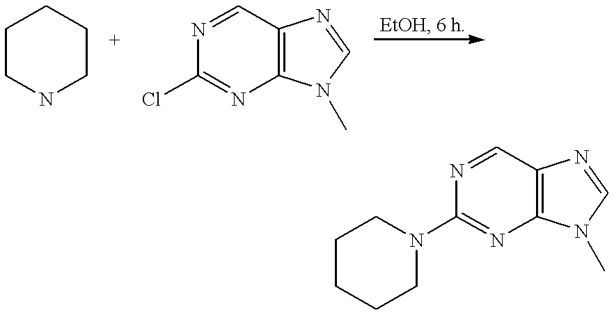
C1CCCCN1.C12=C(C=NC(Cl)=N1)N=CN2C.C12=C(C=NC(N3CCCCC3)=N1)N=CN2C
